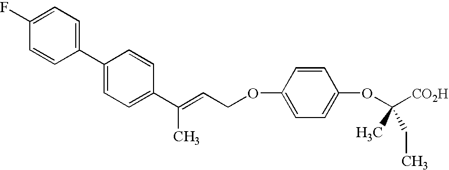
C1(F)=CC=C(C2=CC=C(C(=CCOC3=CC=C(OC(C)(CC)[CO2H])C=C3)C)C=C2)C=C1
